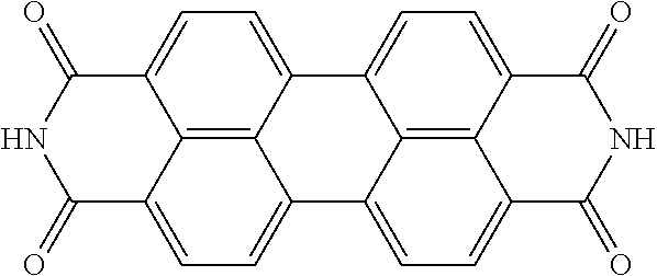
C12=C3C4=CC=C1C(=O)NC(=O)C2=CC=C3C1=CC=C2C3=C1C4=CC=C3C(=O)NC2=O
